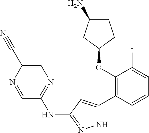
C1(OC2=C(C3=CC(NC4=NC=C(C#N)N=C4)=NN3)C=CC=C2F)CCC(N)C1
